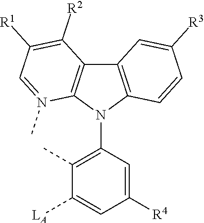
C1([R4])=CC(N2C3=C(C4=C2N(C)=CC([R1])=C4[R2])C=C([R3])C=C3)=C(C)C([LA])=C1
